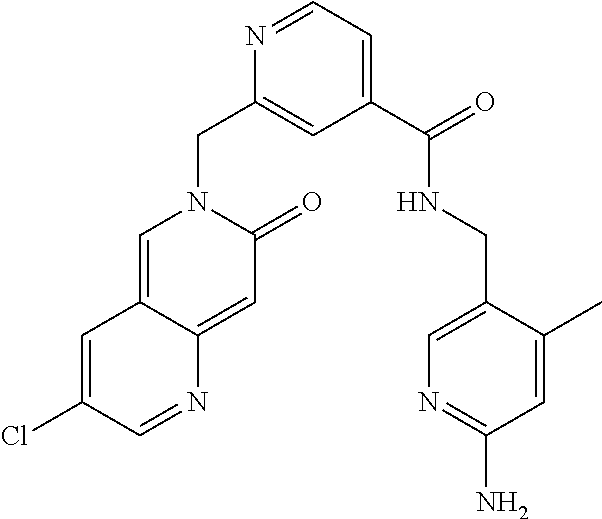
C1=C2C(=CC(=O)N1CC1=CC(C(=O)NCC3=CN=C(N)C=C3C)=CC=N1)N=CC(Cl)=C2
